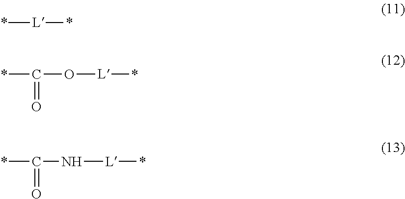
*[L]*.O([L]*)C(*)=O.N([L]*)C(*)=O
